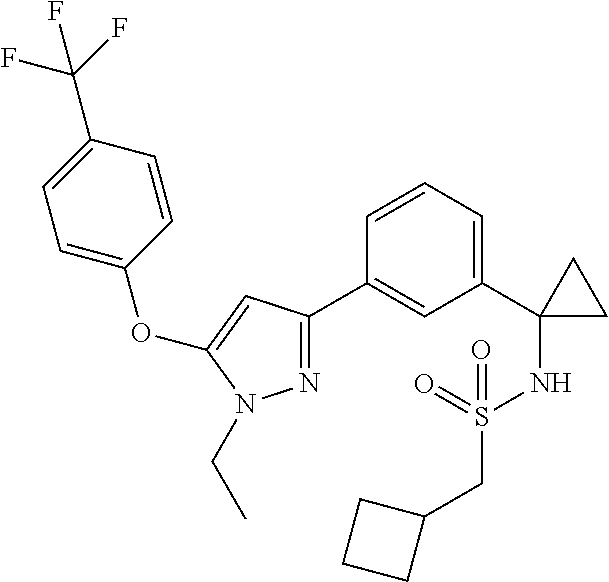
C1(C2(NS(CC3CCC3)(=O)=O)CC2)=CC=CC(C2=NN(CC)C(OC3=CC=C(C(F)(F)F)C=C3)=C2)=C1
